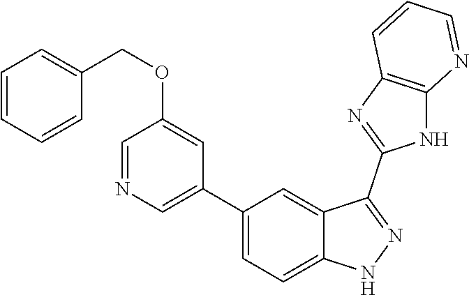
C1(C2=CC=C3C(=C2)C(C2=NC4=C(N2)N=CC=C4)=NN3)=CN=CC(OCC2=CC=CC=C2)=C1
